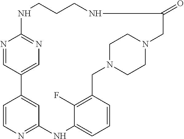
N1C2=NC=C(C=N2)C2=CC(=NC=C2)NC2=CC=CC(=C2F)CN2CCN(CC2)CC(=O)NCCC1
